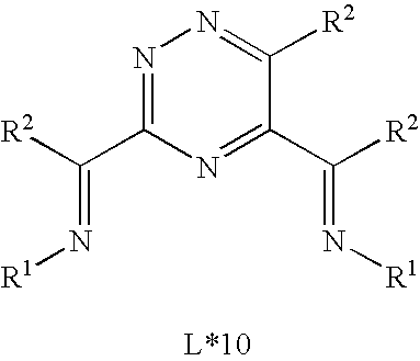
N1=C(C([R2])=N[R1])N=C(C([R2])=N[R1])C([R2])=N1
